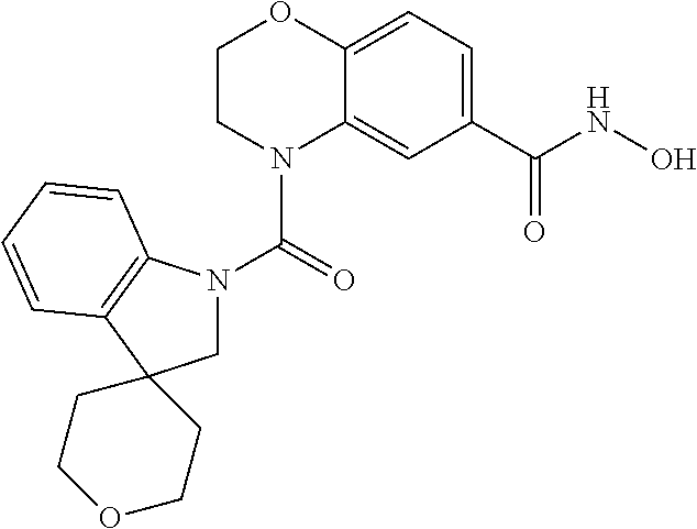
C1CN(C(N2CC3(C4=C2C=CC=C4)CCOCC3)=O)C2=CC(C(NO)=O)=CC=C2O1
